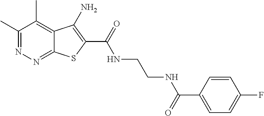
C1(C)=NN=C2C(=C1C)C(N)=C(C(=O)NCCNC(C1=CC=C(F)C=C1)=O)S2
